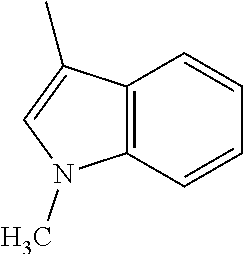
C12=C(C(C)=CN1C)C=CC=C2
